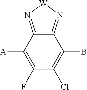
[A]C1=C(F)C(Cl)=C(B)C2=N[W]N=C12
